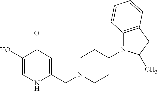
C1(O)=CNC(CN2CCC(N3C4=C(CC3C)C=CC=C4)CC2)=CC1=O
